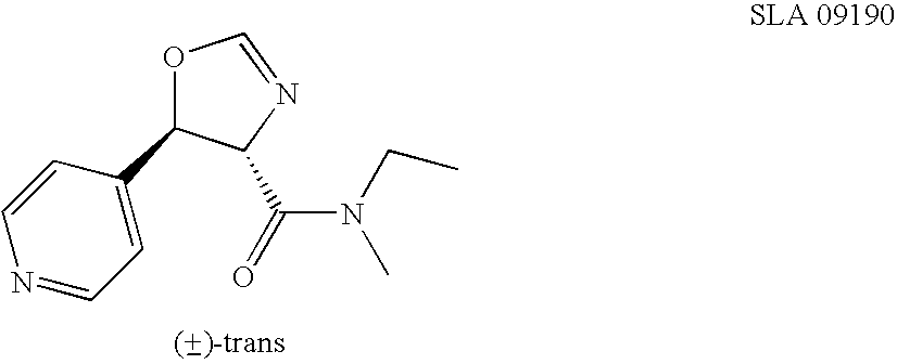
C1=C(C2OC=NC2C(=O)N(CC)C)C=CN=C1
